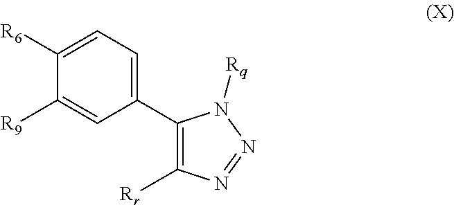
C1(C2=CC=C([R6])C([R9])=C2)=C([Rr])N=NN1[Rq]
